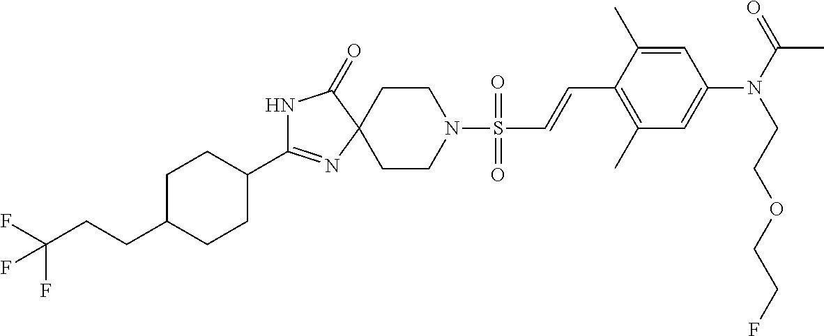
N1C(=O)C2(N=C1C1CCC(CCC(F)(F)F)CC1)CCN(S(=O)(=O)C=CC1=C(C)C=C(N(CCOCCF)C(C)=O)C=C1C)CC2
